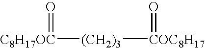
[C8H17OC]([(CH2)3][COC8H17]=O)=O
